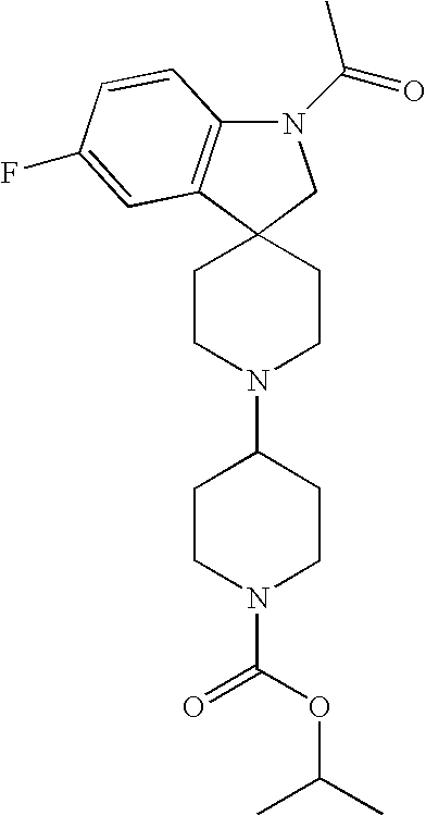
N1(C(=O)C)C2=C(C3(C1)CCN(C1CCN(C(=O)OC(C)C)CC1)CC3)C=C(F)C=C2
